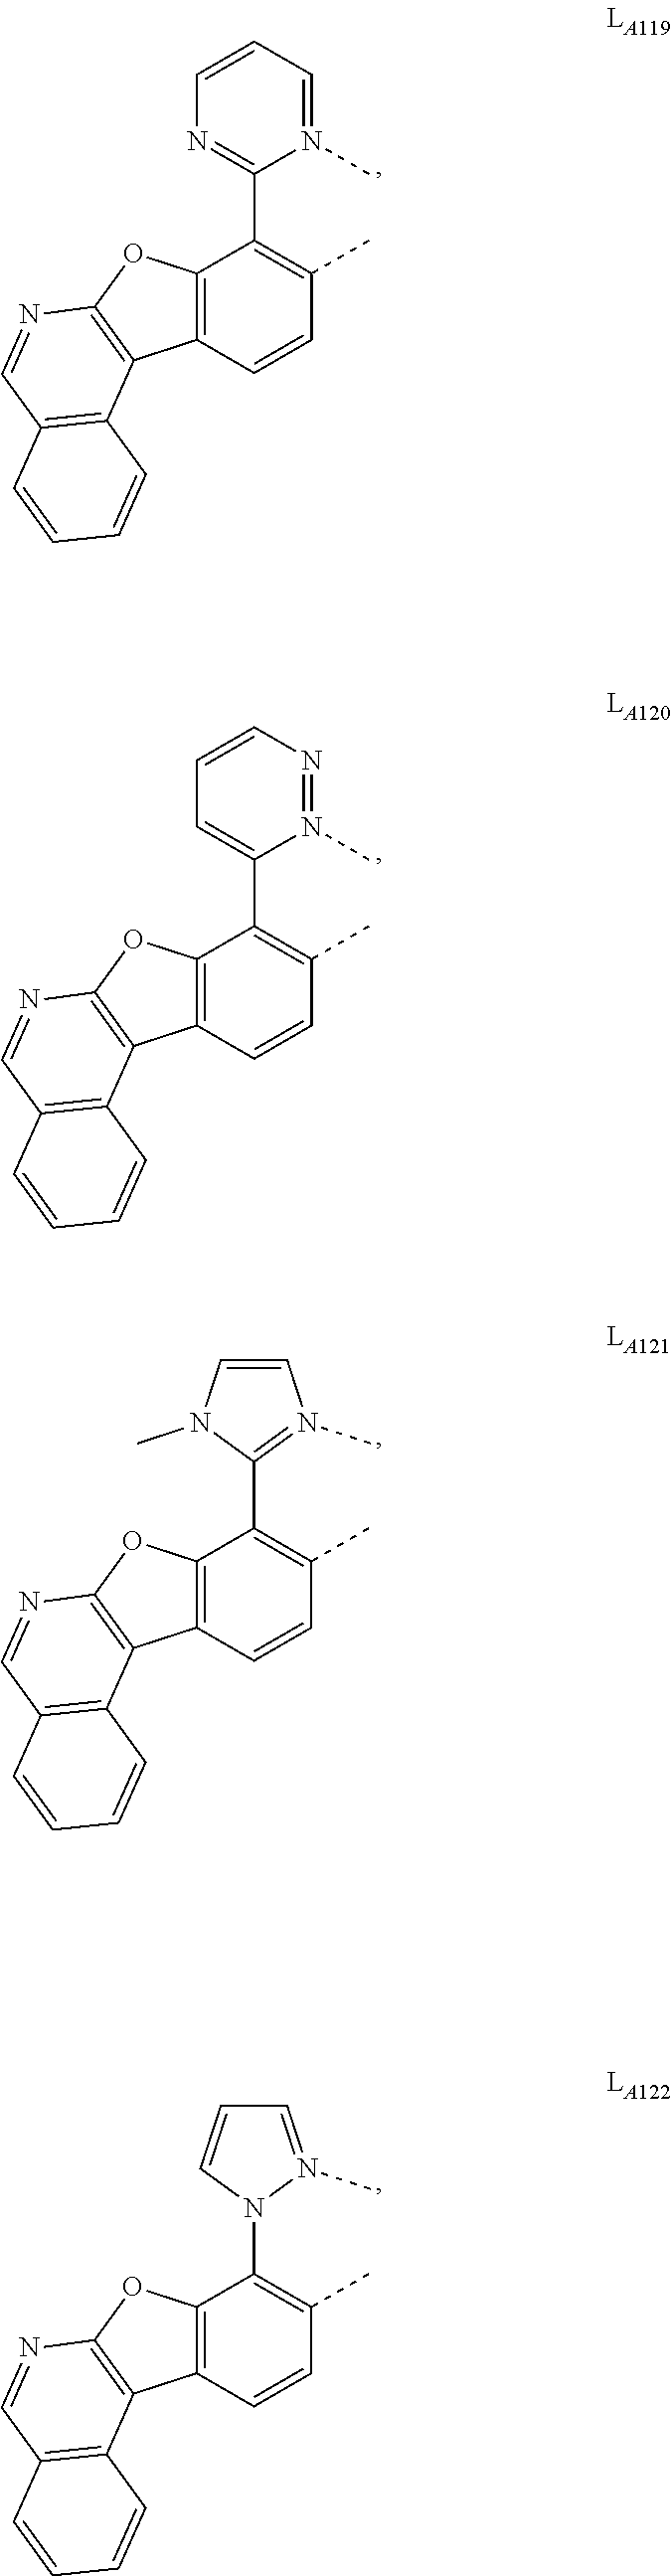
C1=CC2=C(C(C3=NC=CC=N3C)=C1C)OC1=C2C2=C(C=N1)C=CC=C2.C1=CC2=C(C(C3=CC=CN=N3C)=C1C)OC1=C2C2=C(C=N1)C=CC=C2.C1=CC2=C(C(C3=N(C)C=CN3C)=C1C)OC1=C2C2=C(C=N1)C=CC=C2.C1=CC2=C(C(N3C=CC=N3C)=C1C)OC1=C2C2=C(C=N1)C=CC=C2
